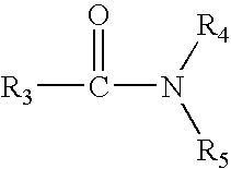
[R3]C(N([R4])[R5])=O
